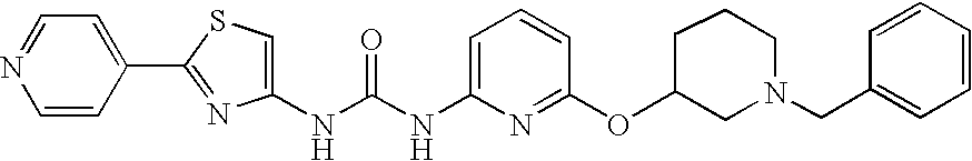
C(NC1=CC=CC(OC2CN(CC3=CC=CC=C3)CCC2)=N1)(=O)NC1=CSC(C2=CC=NC=C2)=N1
